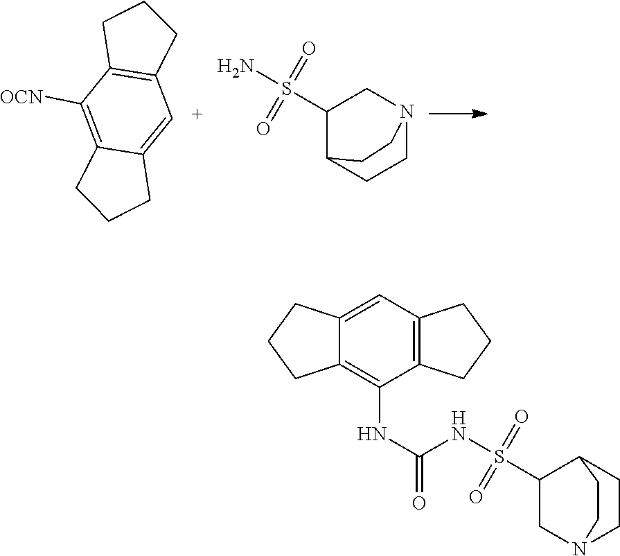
C12=C([OCN])C3=C(C=C1CCC2)CCC3.C1(S(=O)(=O)N)C2CCN(C1)CC2.C12=CC3=C(C(NC(=O)NS(=O)(=O)C4CN5CCC4CC5)=C1CCC2)CCC3
